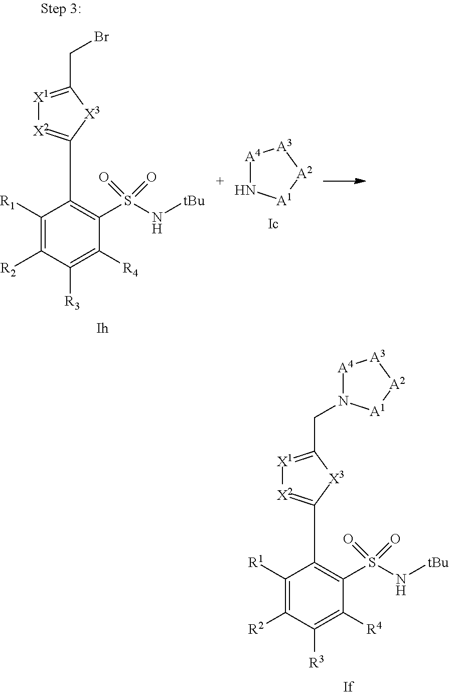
C1([R1])=C([R2])C([R3])=C([R4])C(S(N[tBu])(=O)=O)=C1C1=[X2][X1]=C(CN2[A4][A3][A2][A1]2)[X3]1.C1([R1])=C([R2])C([R3])=C([R4])C(S(N[tBu])(=O)=O)=C1C1=[X2][X1]=C(CBr)[X3]1.[A4]1N[A1][A2][A3]1
